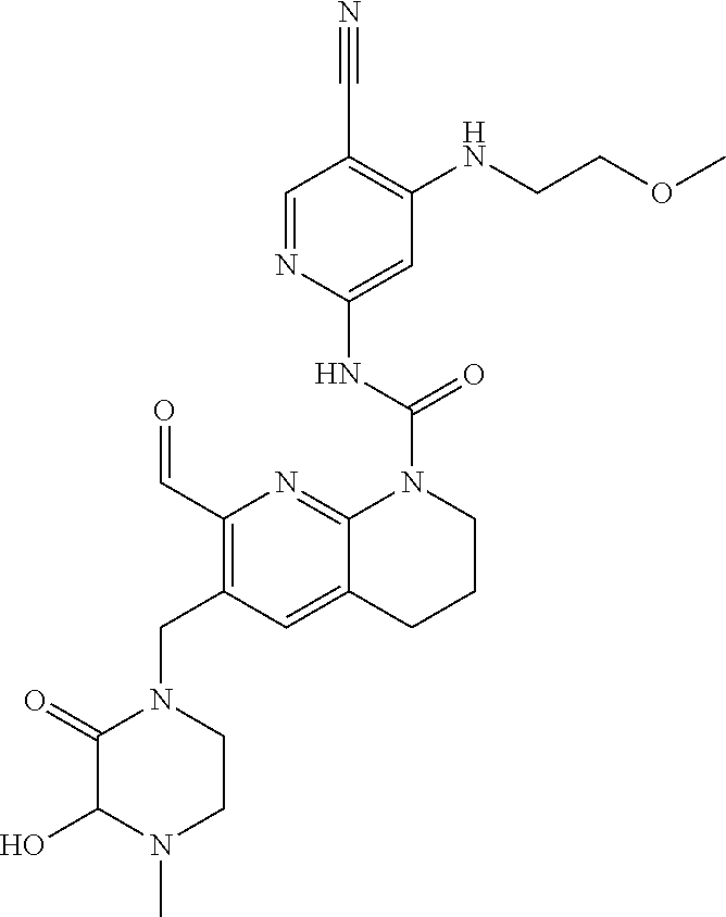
C1(=O)C(O)N(C)CCN1CC1=C(C=O)N=C2C(=C1)CCCN2C(NC1=CC(NCCOC)=C(C#N)C=N1)=O
